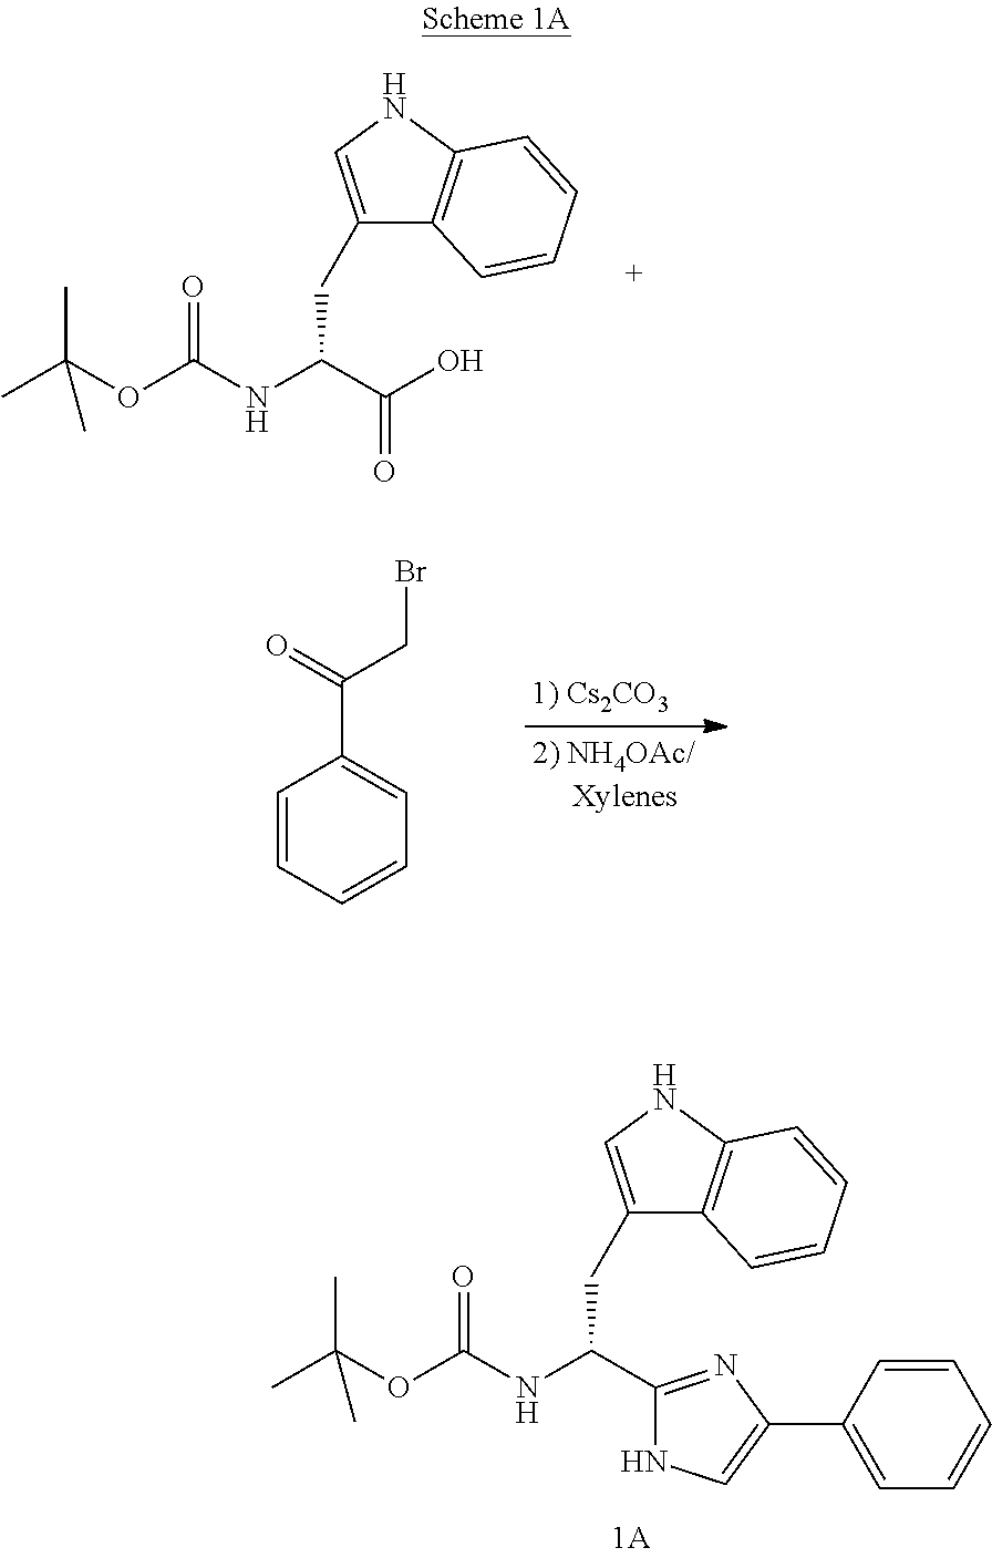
CC(OC(NC(C1=NC(C2=CC=CC=C2)=CN1)CC1=CNC2=C1C=CC=C2)=O)(C)C.CC(OC(NC(C(O)=O)CC1=CNC2=C1C=CC=C2)=O)(C)C.C1=CC=CC=C1C(=O)CBr
